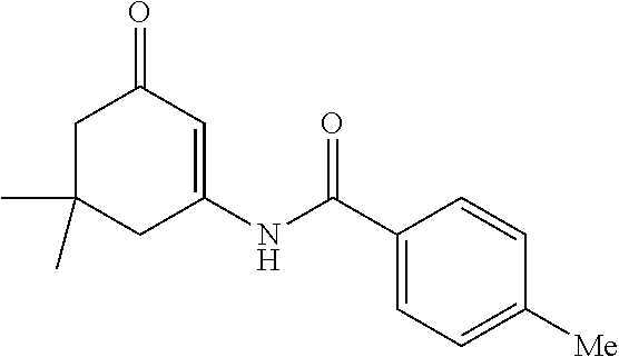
C1C(C)(C)CC(NC(C2=CC=C([Me])C=C2)=O)=CC1=O
